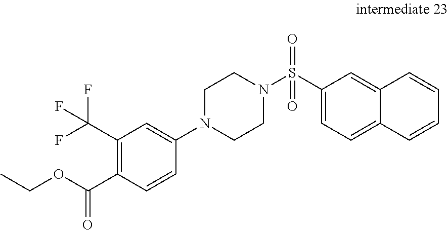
C1(S(N2CCN(C3=CC(C(F)(F)F)=C(C(OCC)=O)C=C3)CC2)(=O)=O)=CC=C2C(=C1)C=CC=C2
